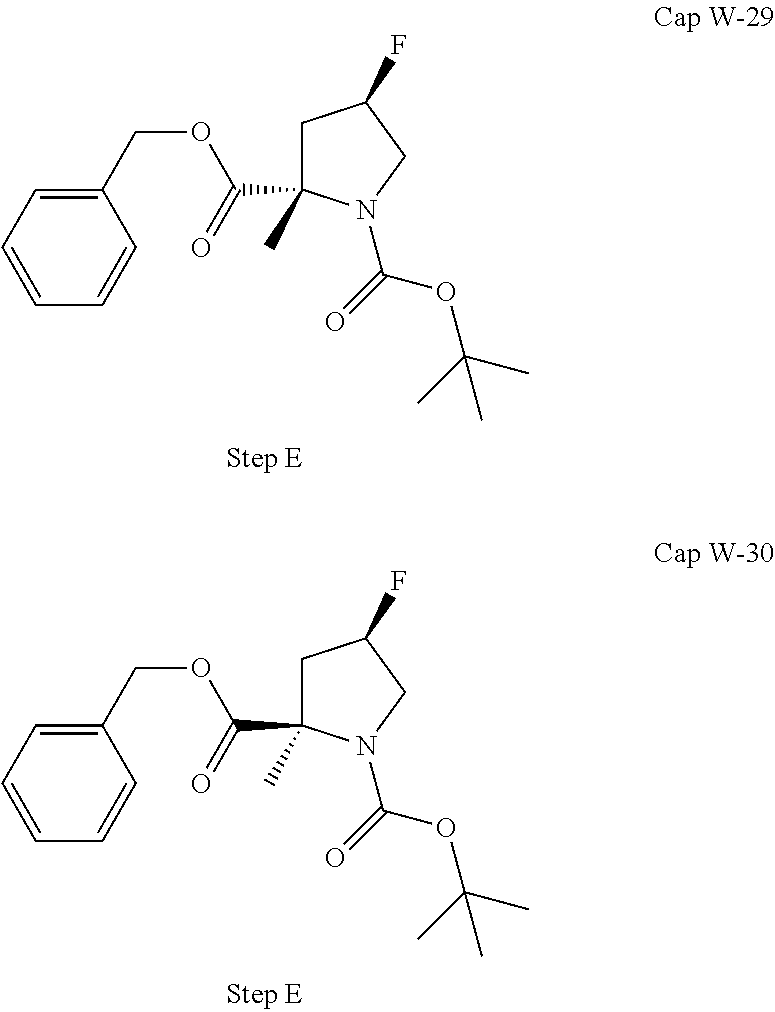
C1C(C(=O)OCC2=CC=CC=C2)(C)N(C(=O)OC(C)(C)C)CC1F.C1C(C(=O)OCC2=CC=CC=C2)(C)N(C(=O)OC(C)(C)C)CC1F
